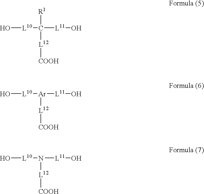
O[L10]C([R1])([L12][COOH])[L11]O.O[L10][Ar]([L12][COOH])[L11]O.O[L10]N([L12][COOH])[L11]O
